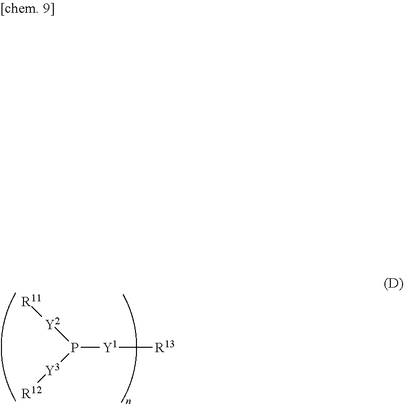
P([Y1][R13])([Y2][R11])[Y3][R12]
